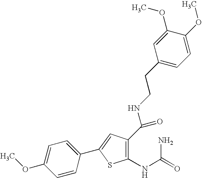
C1=C(OC)C=CC(C2=CC(C(NCCC3=CC=C(OC)C(OC)=C3)=O)=C(NC(N)=O)S2)=C1
